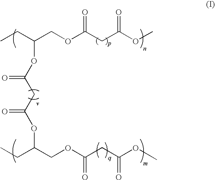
O=C(CC(OC)=O)OCC(CC)OC(CC(OC(COC(CC(OC)=O)=O)CC)=O)=O
